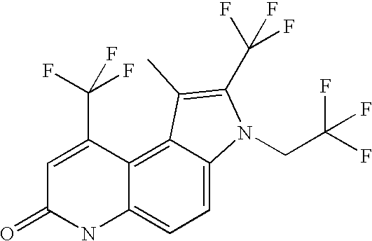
C12=CC=C3C(=C1C(C(F)(F)F)=CC(=O)N2)C(C)=C(C(F)(F)F)N3CC(F)(F)F
